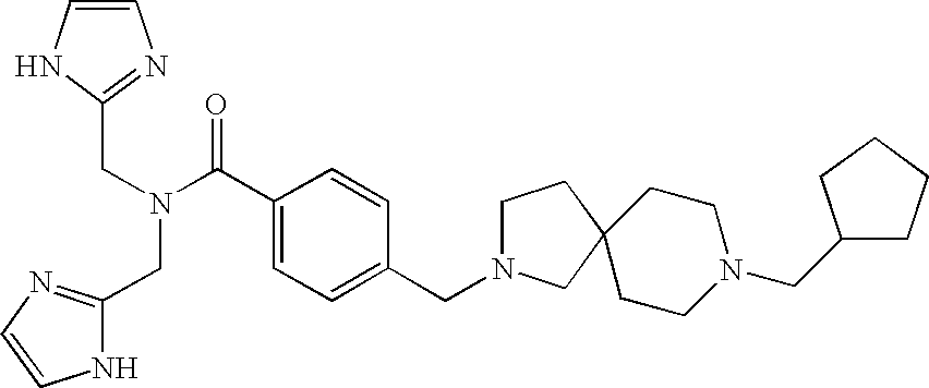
C(C1=NC=CN1)N(CC1=NC=CN1)C(C1=CC=C(CN2CCC3(C2)CCN(CC2CCCC2)CC3)C=C1)=O
